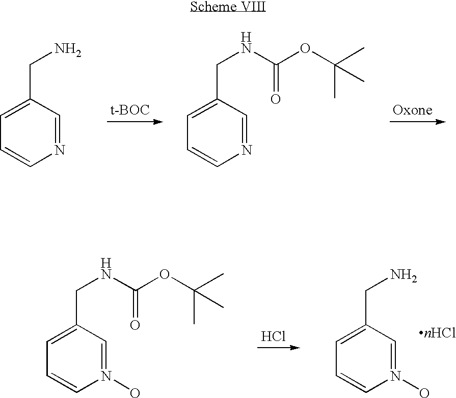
C1=C(CN)C=NC=C1.C1=C(CNC(=O)OC(C)(C)C)C=NC=C1.C1=C(CNC(=O)OC(C)(C)C)C=N(O)C=C1.Cl.C1=C(CN)C=N(O)C=C1
